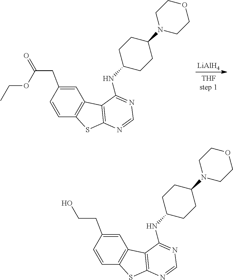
C12=C(N=CN=C1NC1CCC(N3CCOCC3)CC1)SC1=C2C=C(CC(=O)OCC)C=C1.[LiAlH4].C12=C(N=CN=C1NC1CCC(N3CCOCC3)CC1)SC1=C2C=C(CCO)C=C1
